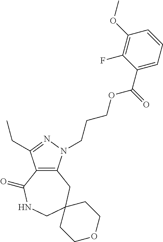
C12=C(N(CCCOC(C3=CC=CC(OC)=C3F)=O)N=C1CC)CC1(CNC2=O)CCOCC1
